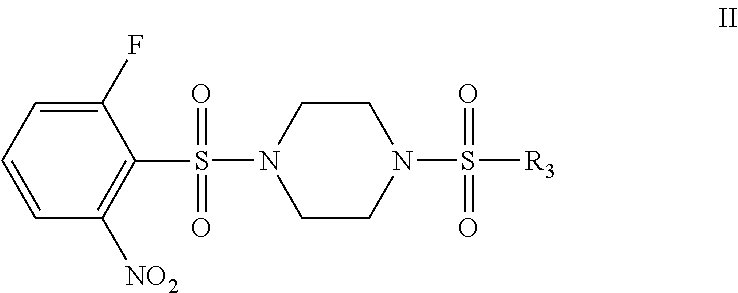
C1([NO2])=C(S(N2CCN(S([R3])(=O)=O)CC2)(=O)=O)C(F)=CC=C1
